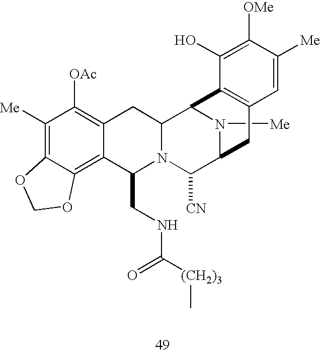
C1([Me])=C2C(=C3C(=C1[OAc])CC1N(C3CNC([(CH2)3]C)=O)C([CN])C3N([Me])C1C1=C(C3)C=C([Me])C([OMe])=C1O)OCO2
